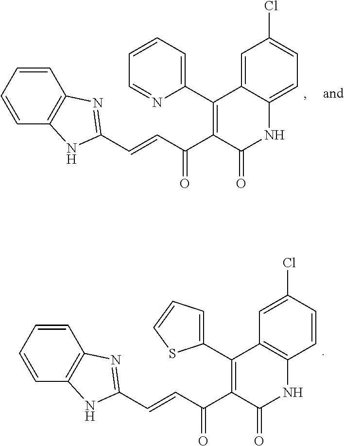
C1(C2=C(C(C=CC3=NC4=C(C=CC=C4)N3)=O)C(=O)NC3=C2C=C(Cl)C=C3)=CC=CS1.C1(C2=C(C(C=CC3=NC4=C(C=CC=C4)N3)=O)C(=O)NC3=CC=C(Cl)C=C23)=CC=CC=N1
